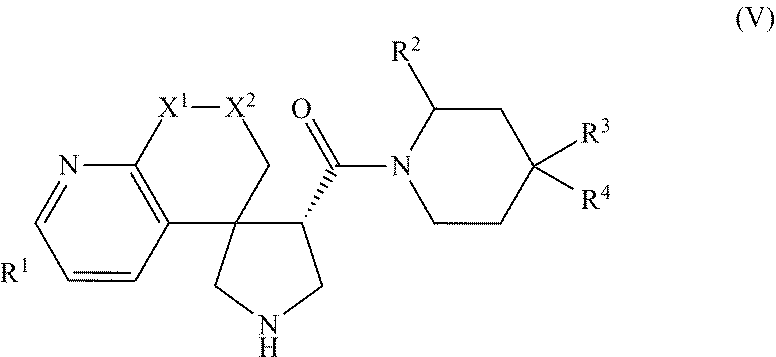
C1(C(=O)N2CCC([R3])([R4])CC2[R2])CNCC12C1=C(N=CC=C1)[X1][X2]C2.[R1]
